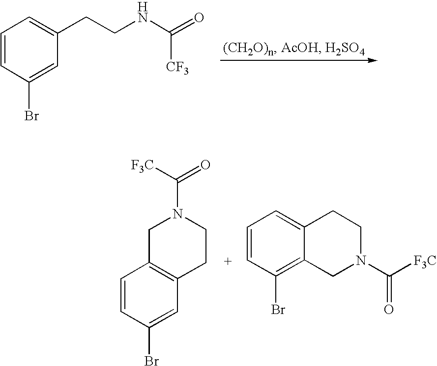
C1=CC(Br)=CC(CCNC([CF3])=O)=C1.C1=CC(Br)=CC2=C1CN(C(=O)[F3C])CC2.C1=CC(Br)=C2C(=C1)CCN(C([F3C])=O)C2
